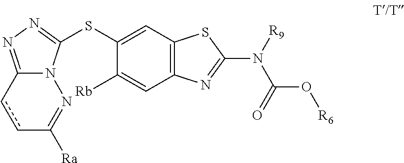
c1cC2=NN=C(SC3=CC4=C(C=C3[Rb])N=C(N([R9])C(=O)O[R6])S4)N2N=C1[Ra]
